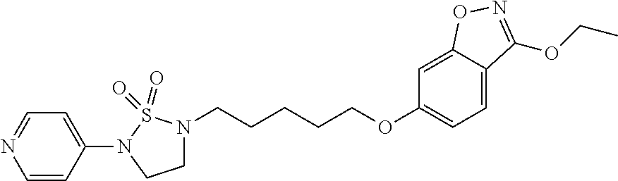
N1(C2=CC=NC=C2)CCN(CCCCCOC2=CC=C3C(=C2)ON=C3OCC)S1(=O)=O
